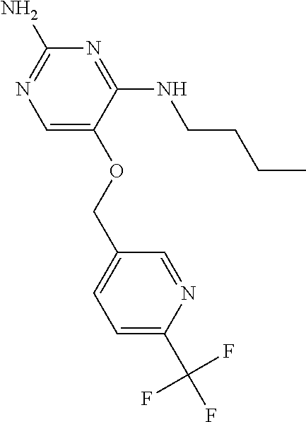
C1(N)=NC=C(OCC2=CC=C(C(F)(F)F)N=C2)C(NCCCC)=N1
